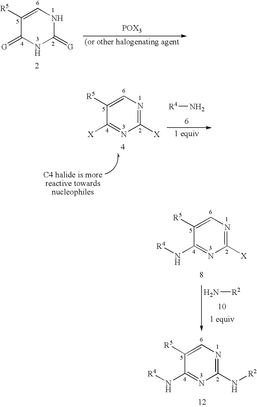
C1=C([R5])C([X])=NC([X])=N1.[R4]N.C1=C([R5])C(=[G])NC(=[G])N1.C1=C([R5])C(N[R4])=NC([X])=N1.N[R2].C1=C([R5])C(N[R4])=NC(N[R2])=N1
